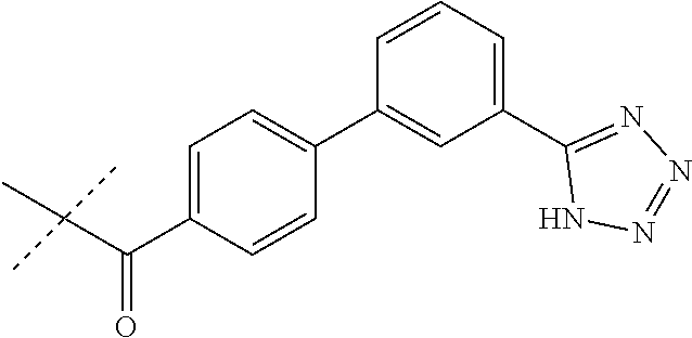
C1=C(C(C(C)(C)C)=O)C=CC(C2=CC(C3=NN=NN3)=CC=C2)=C1
